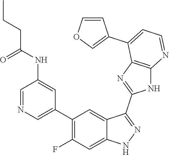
C1=NC=C(C2=C(F)C=C3C(=C2)C(C2=NC4=C(N2)N=CC=C4C2=COC=C2)=NN3)C=C1NC(CCC)=O
